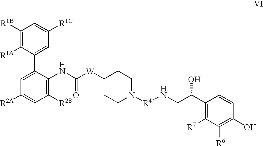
C1([R1C])=CC([R1B])=C([R1A])C(C2=CC([R2A])=CC([R28])=C2NC([W]C2CCN([R4]NCC(C3=C([R7])C([R6])=C(O)C=C3)O)CC2)=O)=C1
